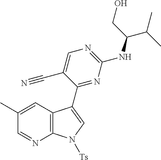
CC1=CC2=C(N=C1)N([Ts])C=C2C1=NC(NC(CO)C(C)C)=NC=C1C#N
